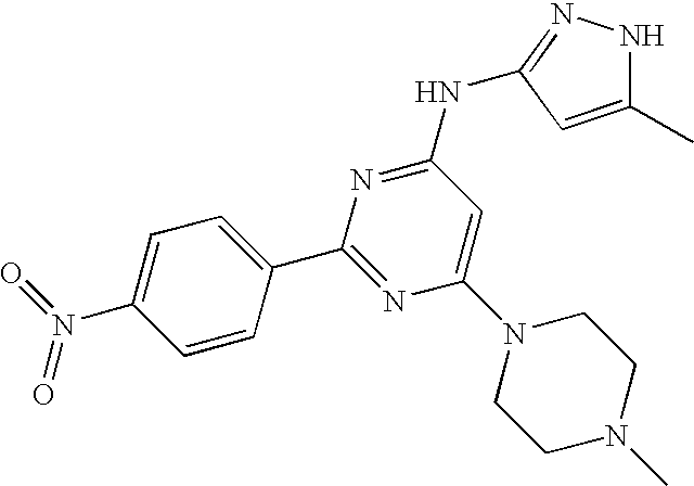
C1(N(=O)=O)=CC=C(C2=NC(N3CCN(C)CC3)=CC(NC3=NNC(C)=C3)=N2)C=C1
